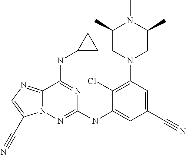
C12=NC=C(C#N)N1N=C(NC1=CC(C#N)=CC(N3CC(C)N(C)C(C)C3)=C1Cl)N=C2NC1CC1
